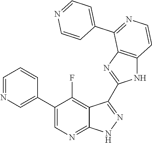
C1=NC=C(C2=CN=C3C(=C2F)C(C2=NC4=C(N2)C=CN=C4C2=CC=NC=C2)=N[N H]3)C=C1
